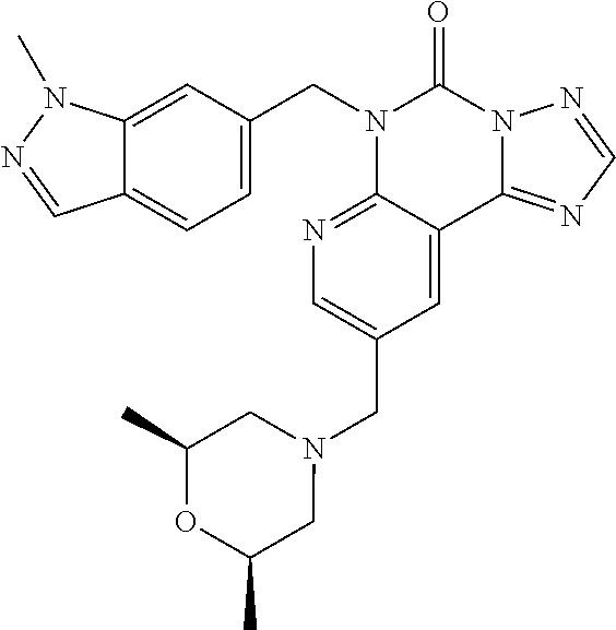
C12=CC=C(CN3C4=NC=C(CN5CC(C)OC(C)C5)C=C4C4=NC=NN4C3=O)C=C1N(C)N=C2
